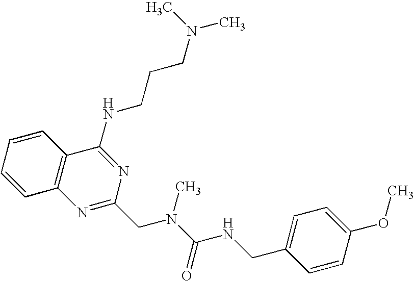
C1=CC2=C(C=C1)C(NCCCN(C)C)=NC(CN(C(=O)NCC1=CC=C(OC)C=C1)C)=N2
